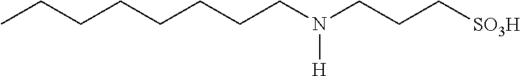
C(CN(CCC[SO3H])[H])CCCCCC
